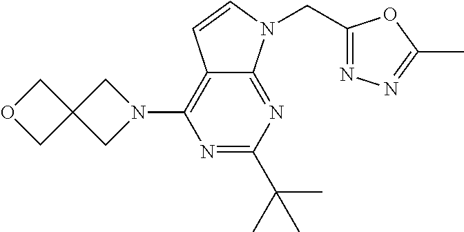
N1=C(C(C)(C)C)N=C2C(=C1N1CC3(C1)COC3)C=CN2CC1=NN=C(C)O1
